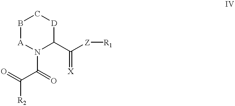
O=C(C(=O)N1C(C(=[X])[Z][R1])[D]CB[A]1)[R2]
